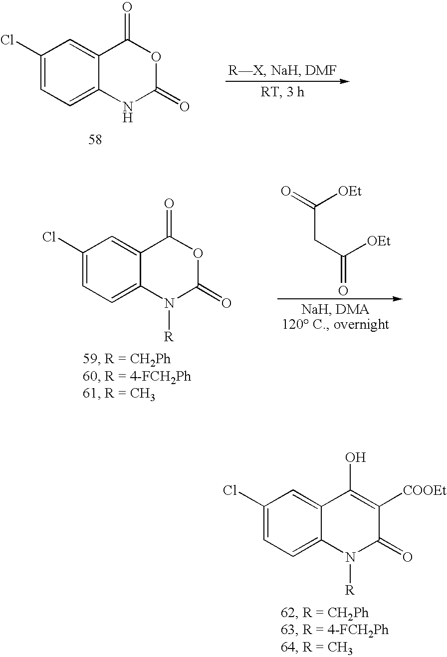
C1(Cl)=CC=C2C(=C1)C(=O)OC(=O)N2.C(CC(=O)[OEt])(=O)[OEt].C1(Cl)=CC=C2C(=C1)C(=O)OC(=O)N2[R].C1(Cl)=CC=C2C(=C1)C(O)=C([COOEt])C(=O)N2[R]
